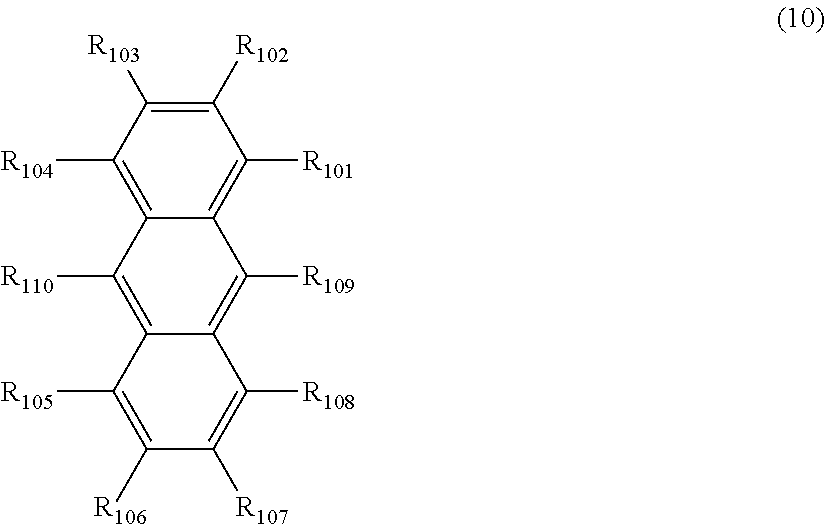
C1([R104])=C2C(=C([R101])C([R102])=C1[R103])C([R109])=C1C(=C2[R110])C([R105])=C([R106])C([R107])=C1[R108]
